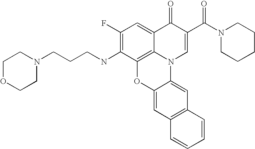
C1(F)=C(NCCCN2CCOCC2)C2=C3C(=C1)C(=O)C(C(N1CCCCC1)=O)=CN3C1=CC3=C(C=C1O2)C=CC=C3
